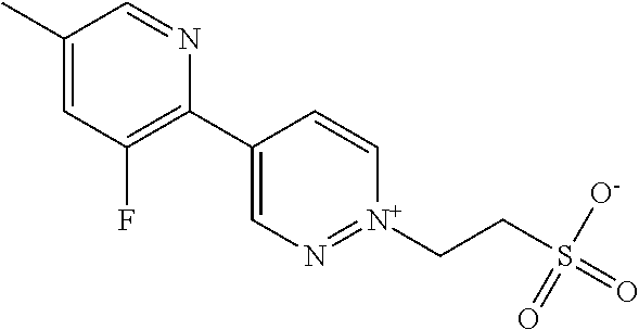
C1(C)=CC(F)=C(C2=CN=[N+](CCS(=O)([O-])=O)C=C2)N=C1
